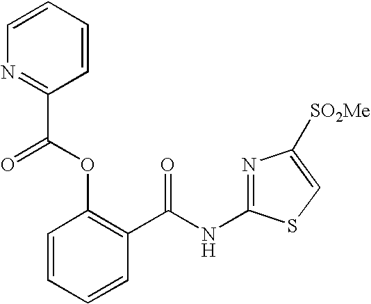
C1=CC=CC(C(NC2=NC([SO2Me])=CS2)=O)=C1OC(C1=NC=CC=C1)=O
